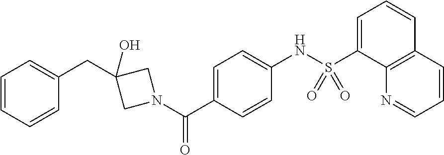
C1=CC=CC(CC2(O)CN(C(C3=CC=C(NS(C4=CC=CC5=C4N=CC=C5)(=O)=O)C=C3)=O)C2)=C1
